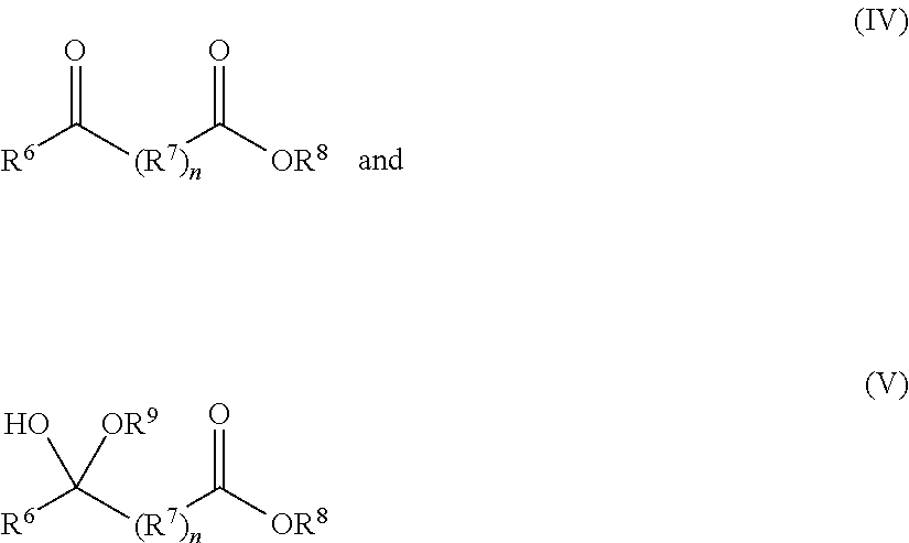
[R6]C([(R7)n]C([OR8])=O)=O.[R6]C([(R7)n]C([OR8])=O)(O)[OR9]
